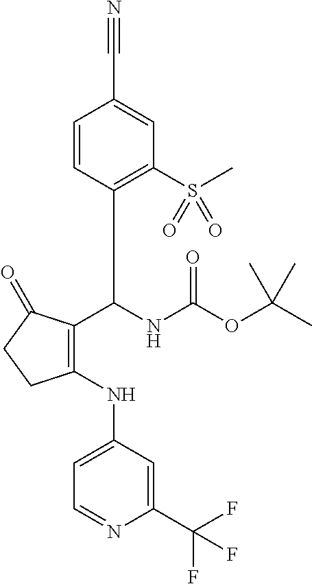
C1=CC(C(C2=C(NC3=CC=NC(C(F)(F)F)=C3)CCC2=O)NC(OC(C)(C)C)=O)=C(S(C)(=O)=O)C=C1C#N
